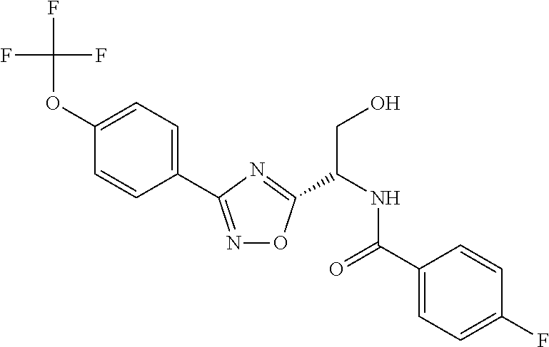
C1=C(OC(F)(F)F)C=CC(C2=NOC(C(CO)NC(=O)C3=CC=C(F)C=C3)=N2)=C1
